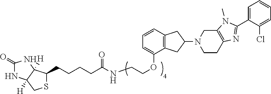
C12=C(C=CC=C1OCCNC(CCCCC1SCC3([H])C1([H])NC(=O)N3)=O)CC(N1CCC3=C(C1)N(C)C(C1=CC=CC=C1Cl)=N3)C2
